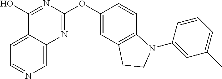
C1(O)=NC(OC2=CC3=C(C=C2)N(C2=CC(C)=CC=C2)CC3)=NC2=CN=CC=C12
